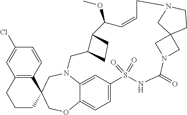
N12C3=CC(=CC=C3OCC3(C4=C(C=C(Cl)C=C4)CCC3)C1)S(=O)(=O)NC(=O)N1CC3(C1)CCN(C3)CC=CC(OC)C1C(C2)CC1
